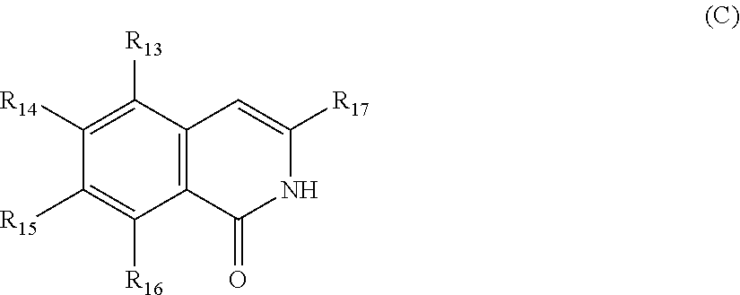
C1([R14])=C([R13])C2=C(C([R16])=C1[R15])C(=O)NC([R17])=C2
